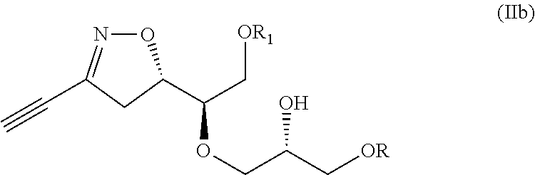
O1N=C(C#C)CC1C(C[OR1])OCC(C[OR])O
